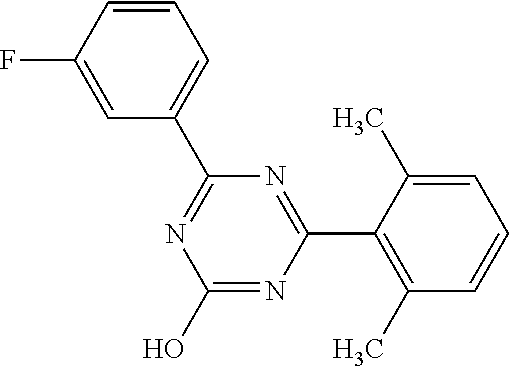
N1=C(C2=CC=CC(F)=C2)N=C(C2=C(C)C=CC=C2C)N=C1O
